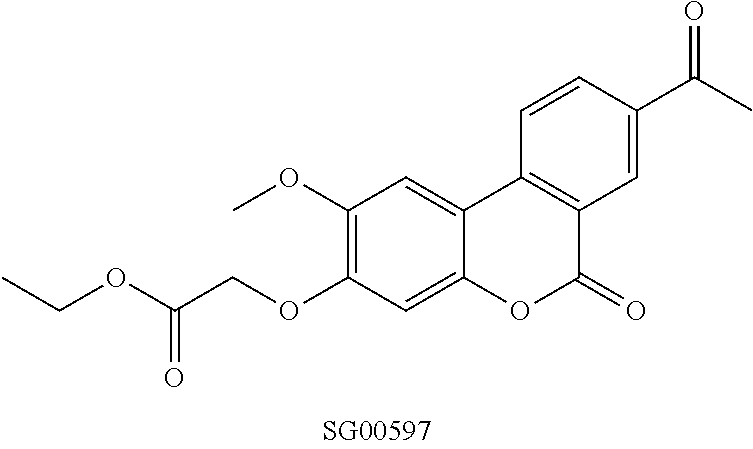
O(C1=C(OC)C=C2C(=C1)OC(=O)C1=C2C=CC(C(C)=O)=C1)CC(OCC)=O
